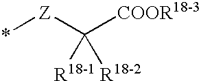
*[Z]C([COOR18-3])([R18-1])[R18-2]
